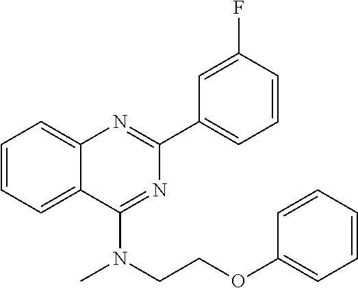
C1=CC=C2C(=C1)N=C(C1=CC=CC(F)=C1)N=C2N(CCOC1=CC=CC=C1)C
